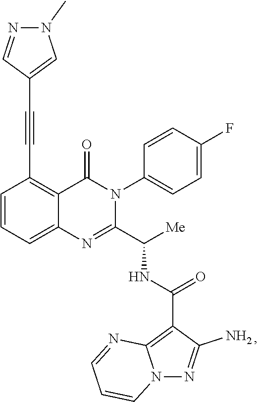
C1=CC=C2C(=C1C#CC1=CN(C)N=C1)C(=O)N(C1=CC=C(F)C=C1)C(C([Me])NC(=O)C1=C3N(N=C1N)C=CC=N3)=N2
